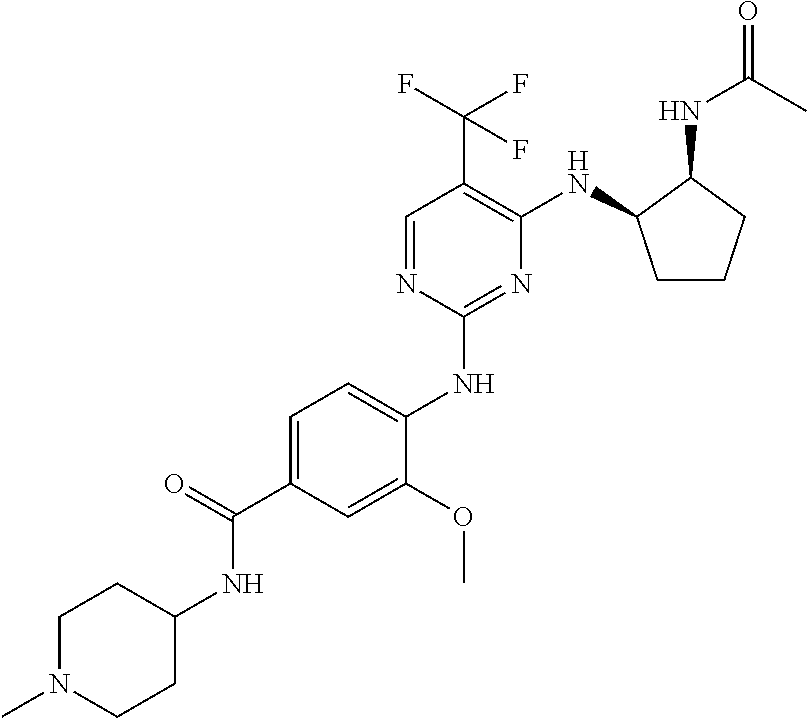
C1(NC2=CC=C(C(NC3CCN(C)CC3)=O)C=C2OC)=NC(NC2CCCC2NC(=O)C)=C(C(F)(F)F)C=N1
